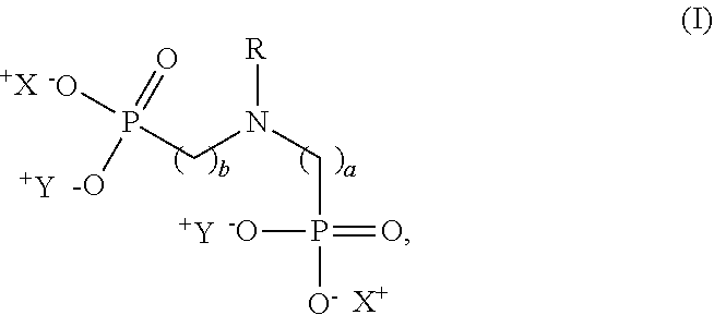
P(CN(CP([O-])(=O)[-O])[R])([-O])([-O])=O.[+X].[Y].[Y].[X+]
